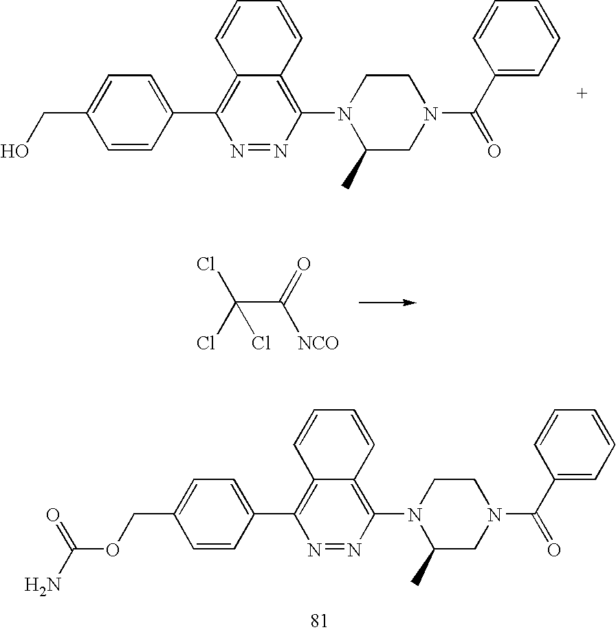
C12=C(C3=CC=C(CO)C=C3)N=NC(N3C(C)CN(C(C4=CC=CC=C4)=O)CC3)=C1C=CC=C2.C(C(=O)[NCO])(Cl)(Cl)Cl.C12=C(C3=CC=C(COC(N)=O)C=C3)N=NC(N3C(C)CN(C(C4=CC=CC=C4)=O)CC3)=C1C=CC=C2
